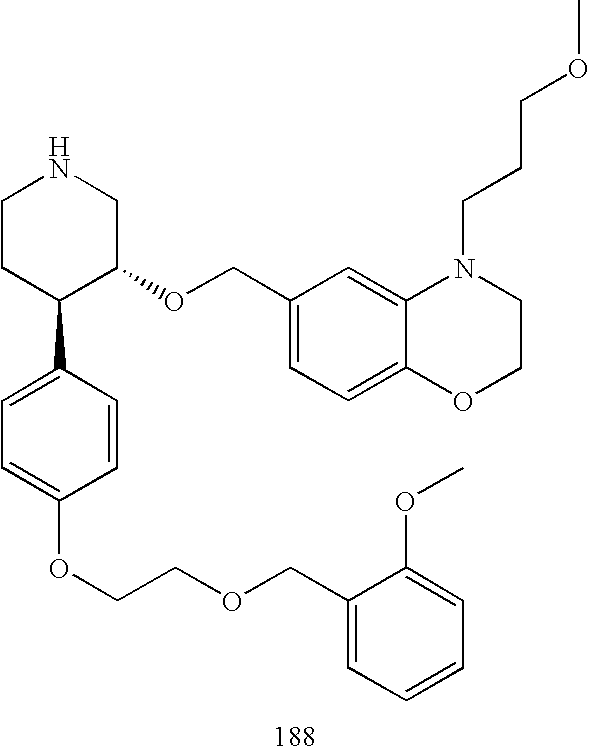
C1CC(C2=CC=C(OCCOCC3=CC=CC=C3OC)C=C2)C(OCC2=CC=C3C(=C2)N(CCCOC)CCO3)CN1
